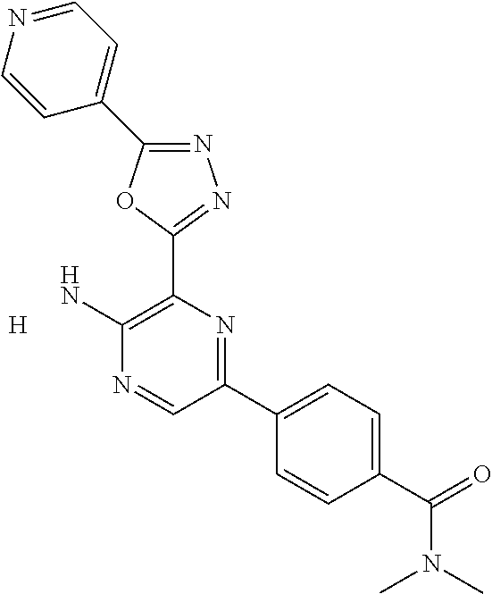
N1=C(C2=CC=NC=C2)OC(C2=C(N)N=CC(C3=CC=C(C(=O)N(C)C)C=C3)=N2)=N1.[H]
